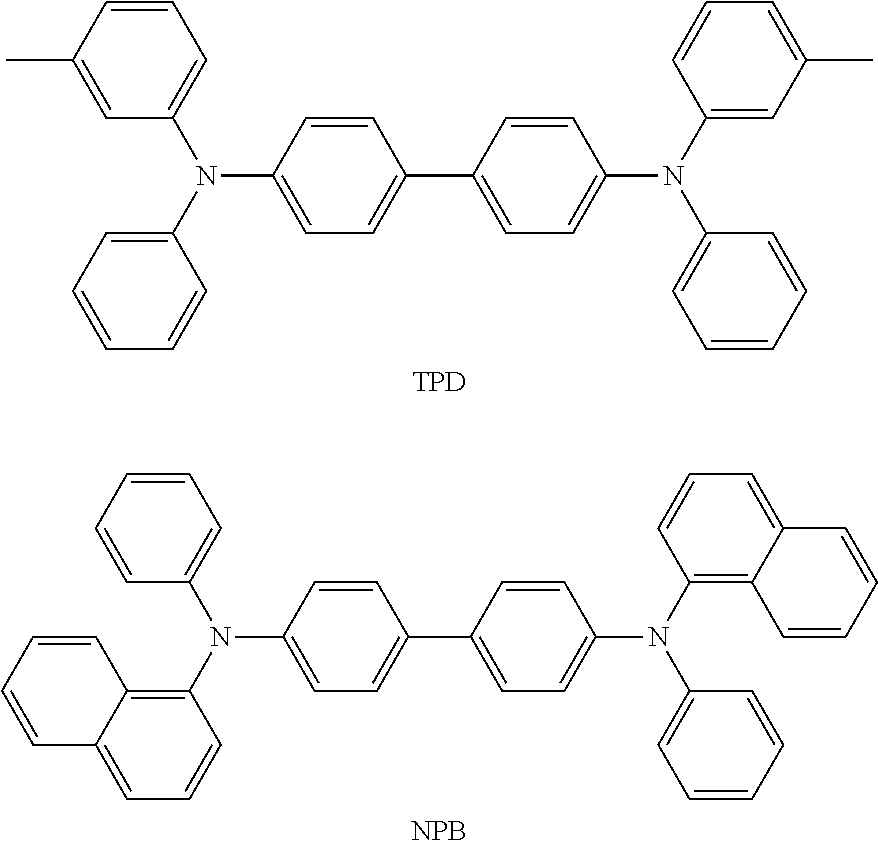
C1=C(C)C=CC=C1N(C1=CC=CC=C1)C1=CC=C(C2=CC=C(N(C3=CC(C)=CC=C3)C3=CC=CC=C3)C=C2)C=C1.[TPD].C1=CC=CC=C1N(C1=C2C(=CC=C1)C=CC=C2)C1=CC=C(C2=CC=C(N(C3=C4C(=CC=C3)C=CC=C4)C3=CC=CC=C3)C=C2)C=C1.[NPB]
